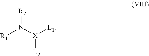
N([R2])([X]([L2])[L1])[R1]
